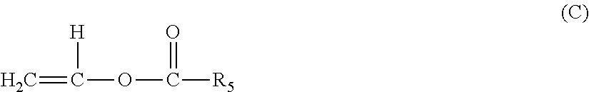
C=C([H])OC([R5])=O
